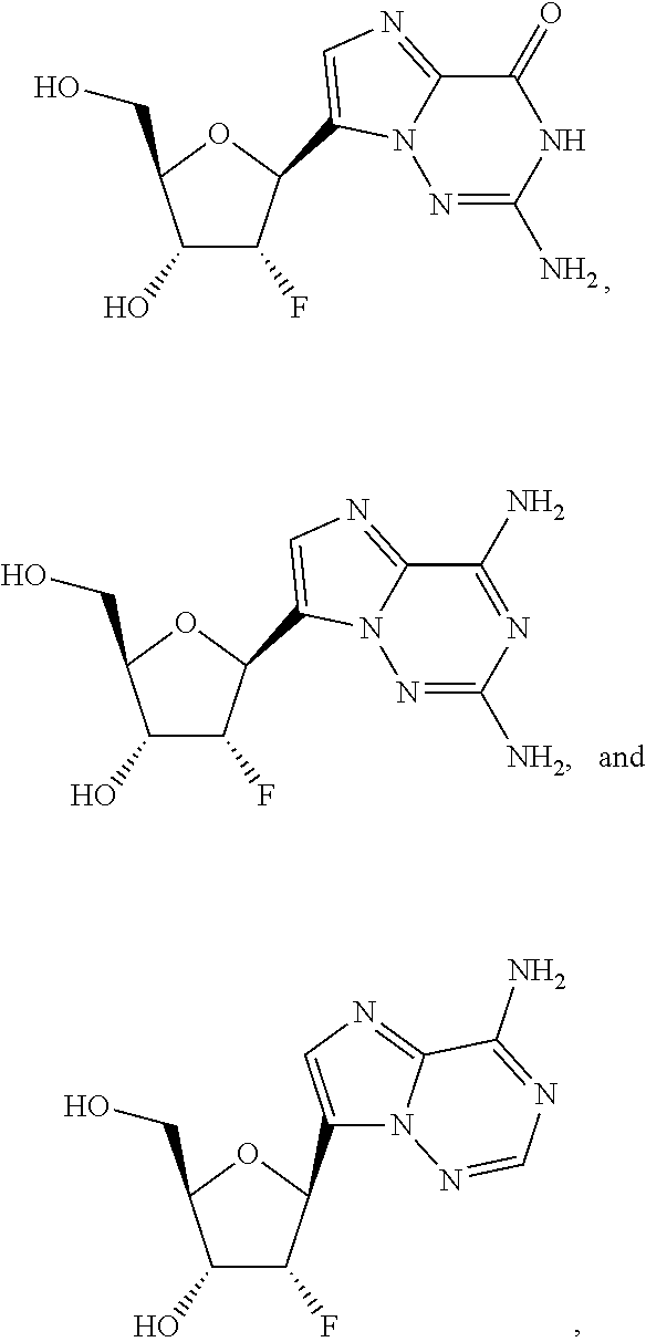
C1(O)C(F)C(C2=CN=C3N2N=C(N)NC3=O)OC1CO.C1(O)C(F)C(C2=CN=C3N2N=C([NH2])N=C3N)OC1CO.C1(O)C(F)C(C2=CN=C3N2N=CN=C3N)OC1CO
